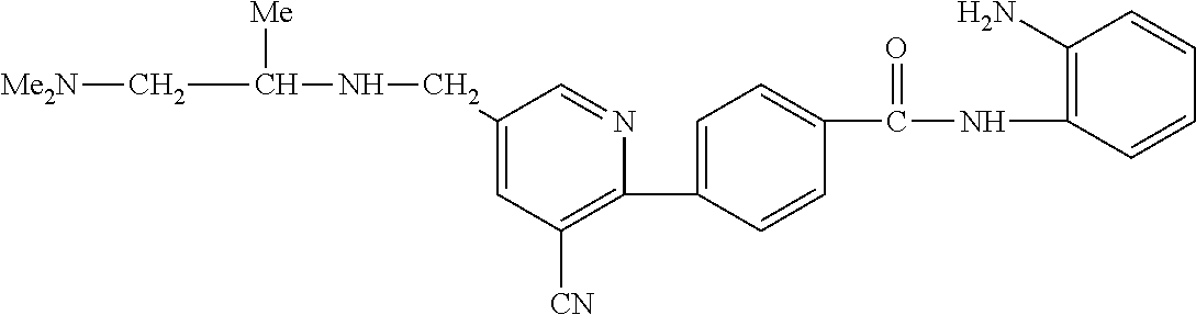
C1(CNC(C[Me2N])[Me])=CC([CN])=C(C2=CC=C(C(NC3=C(N)C=CC=C3)=O)C=C2)N=C1
